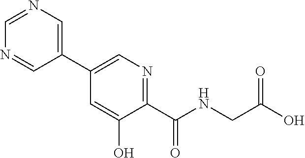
C1=C(O)C(C(NCC(O)=O)=O)=NC=C1C1=CN=CN=C1
